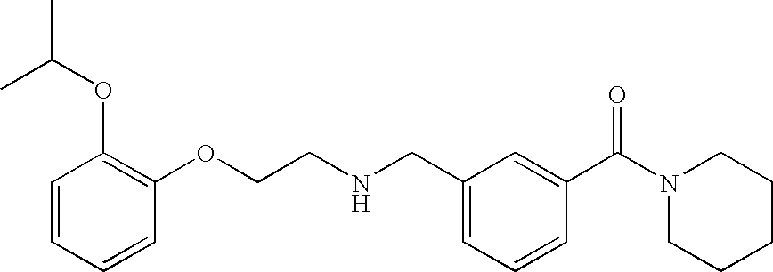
C1=CC=CC(OCCNCC2=CC=CC(C(N3CCCCC3)=O)=C2)=C1OC(C)C
